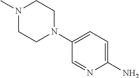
C1(N)=CC=C(N2CCN(C)CC2)C=N1
